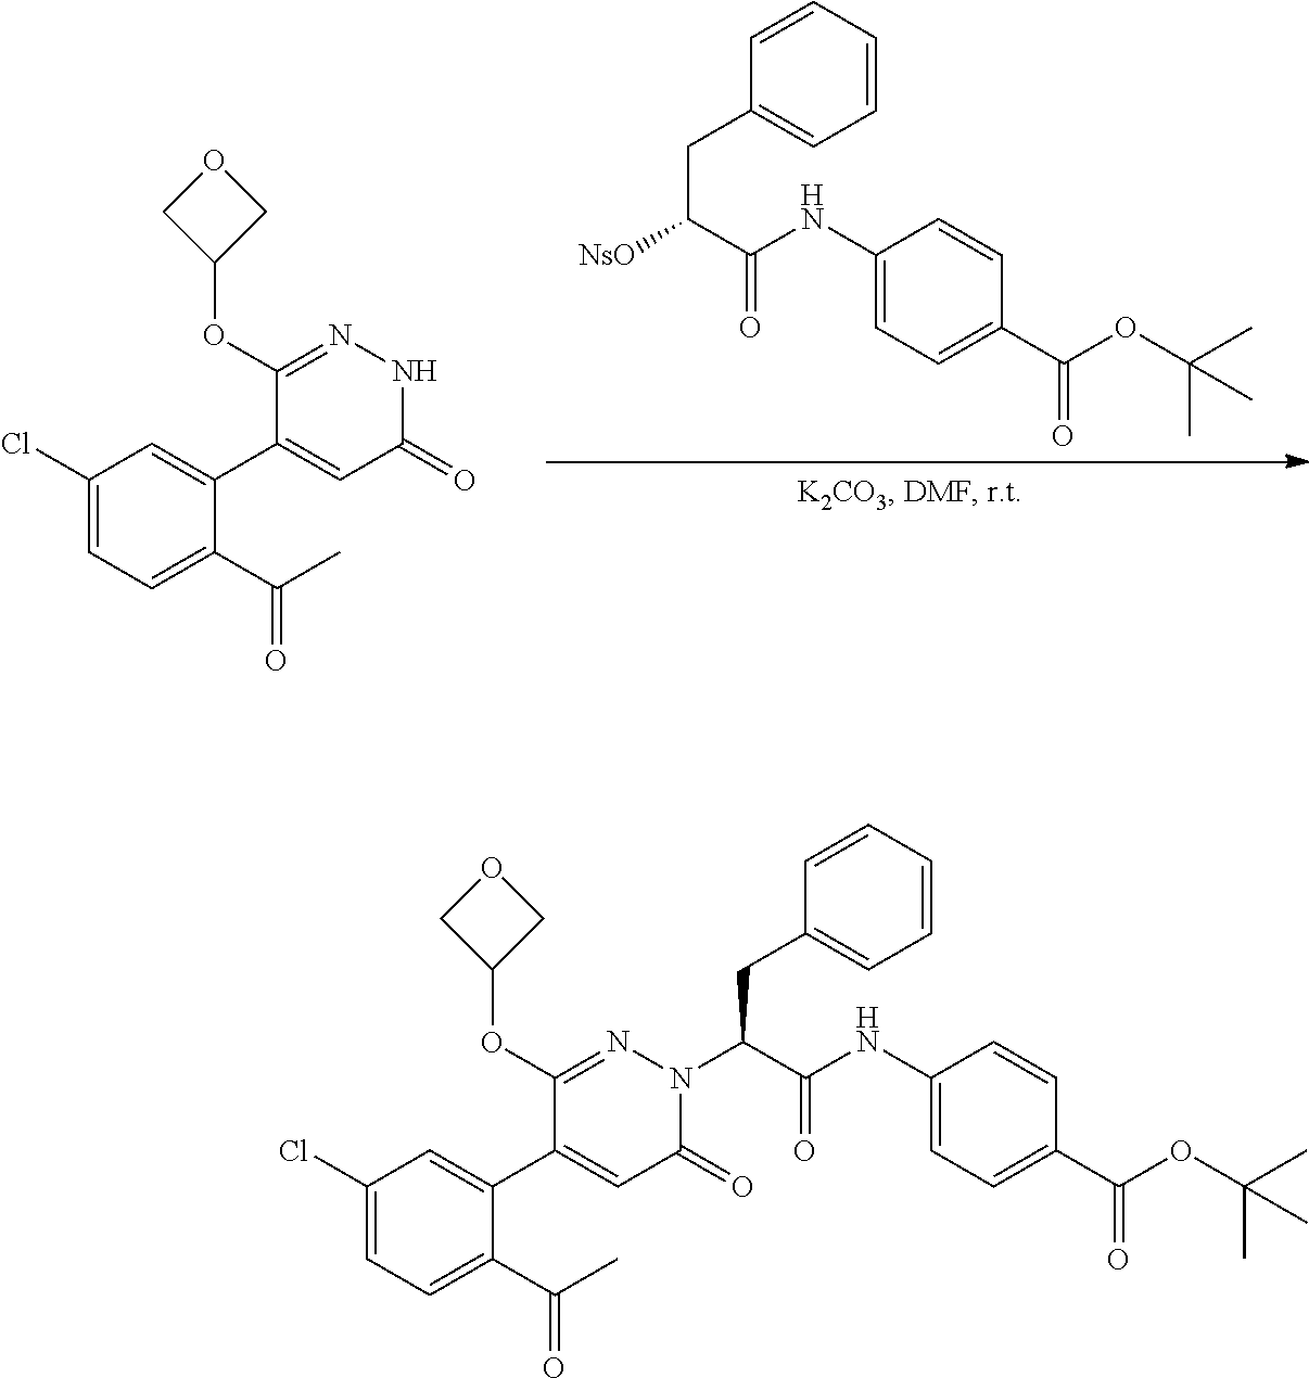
C1(Cl)=CC=C(C(C)=O)C(C2=CC(=O)NN=C2OC2COC2)=C1.[NsO]C(C(NC1=CC=C(C(OC(C)(C)C)=O)C=C1)=O)CC1=CC=CC=C1.C1(Cl)=CC=C(C(C)=O)C(C2=CC(=O)N(C(C(NC3=CC=C(C(OC(C)(C)C)=O)C=C3)=O)CC3=CC=CC=C3)N=C2OC2COC2)=C1
